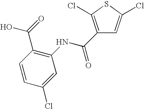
C1(C(NC2=C(C(=O)O)C=CC(Cl)=C2)=O)=C(Cl)SC(Cl)=C1
